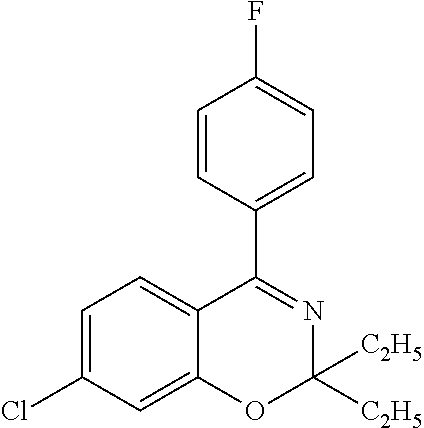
C1=C(Cl)C=C2C(=C1)C(C1=CC=C(F)C=C1)=NC([C2H5])([C2H5])O2
